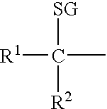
[R1]C([SG])(C)[R2]
